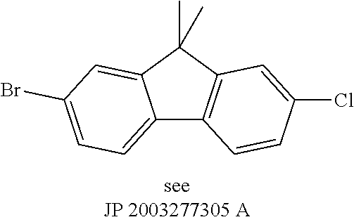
C12=CC=C(Br)C=C1C(C)(C)C1=C2C=CC(Cl)=C1
